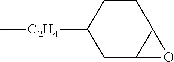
C1C2C(CCC1[C2H4]C)O2
